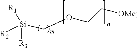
[Si]([R3])([R2])([R1])COCC[OMe]
